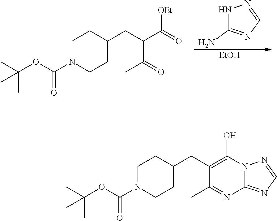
N1C(N)=NC=N1.C1N(C(OC(C)(C)C)=O)CCC(CC(C(=O)[OEt])C(C)=O)C1.[EtOH].C1N(C(OC(C)(C)C)=O)CCC(CC2=C(O)N3C(=NC=N3)N=C2C)C1
